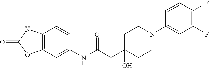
O=C1OC2=C(N1)C=CC(NC(CC1(O)CCN(C3=CC(F)=C(F)C=C3)CC1)=O)=C2
